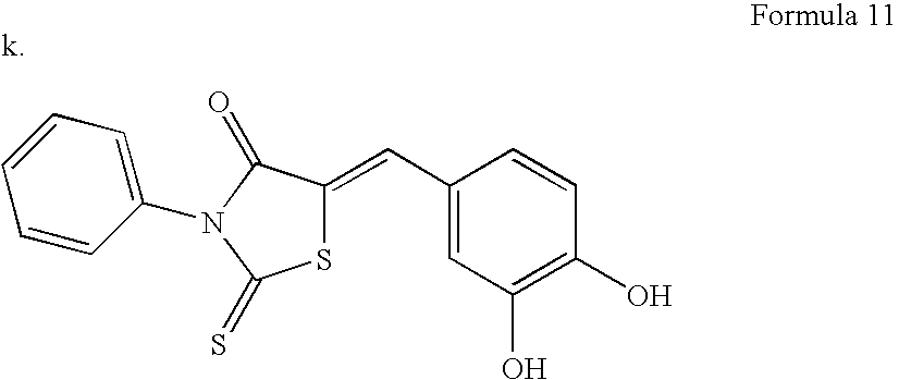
S1C(=CC2=CC(O)=C(O)C=C2)C(=O)N(C2=CC=CC=C2)C1=S
